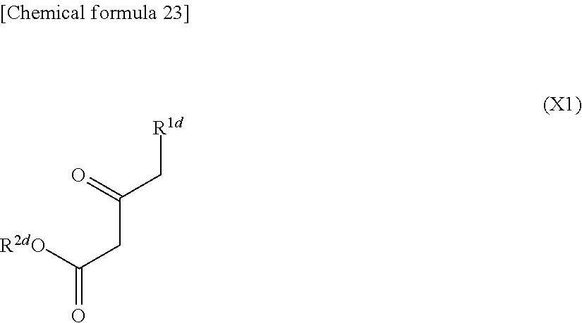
O=C(C[R1d])CC([R2dO])=O
